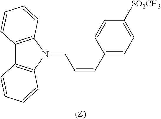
C1(C=CCN2C3=C(C4=C2C=CC=C4)C=CC=C3)=CC=C([SO2CH3])C=C1
